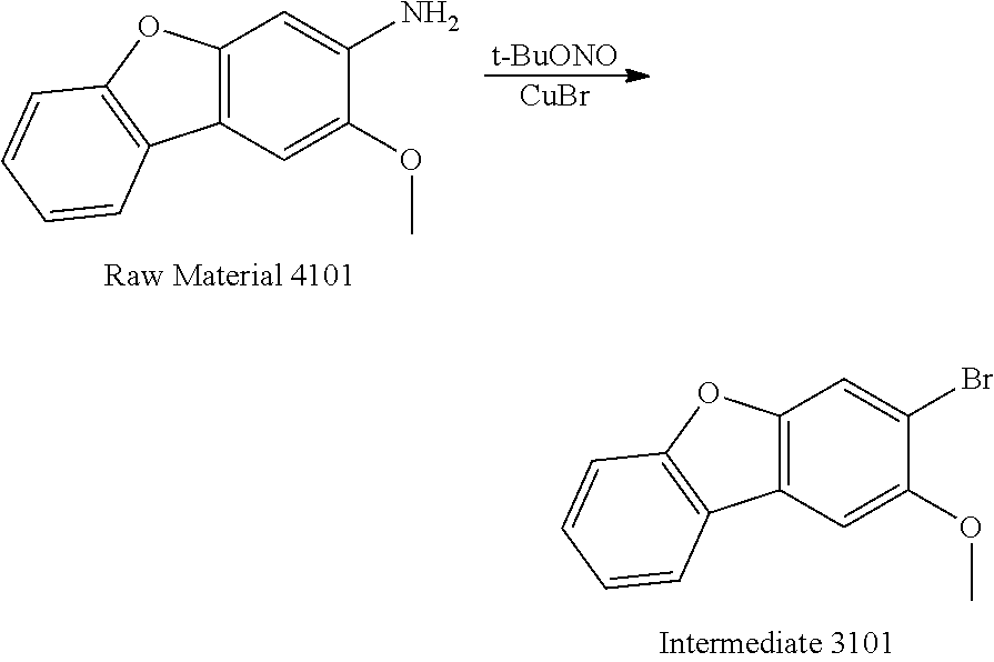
C12=C(C=C(OC)C(N)=C1)C1=C(O2)C=CC=C1.[t-BuONO].[CuBr].C12=C(C=C(OC)C(Br)=C1)C1=C(O2)C=CC=C1
